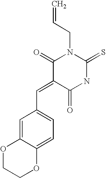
O=C1C(=CC2=CC=C3C(=C2)OCCO3)C(=O)N(CC=C)C(=S)N1
